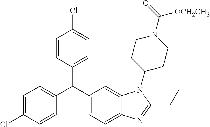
C1=C(Cl)C=CC(C(C2=CC=C3C(=C2)N(C2CCN(C(=O)[OCH2CH3])CC2)C(CC)=N3)C2=CC=C(Cl)C=C2)=C1
